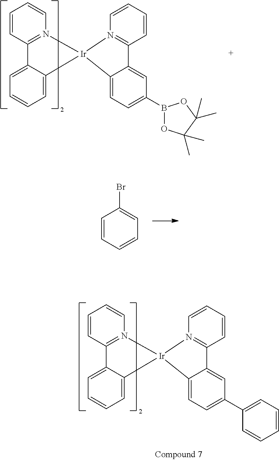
C1=CC=CN2=C1C1=CC=CC=C1[Ir]21N2=C(C=CC=C2)C2=CC(B3OC(C)(C)C(C)(C)O3)=CC=C21.C1=CC=CC=C1Br.C1=CC=CN2=C1C1=CC=CC=C1[Ir]21N2=C(C=CC=C2)C2=CC(C3=CC=CC=C3)=CC=C21
